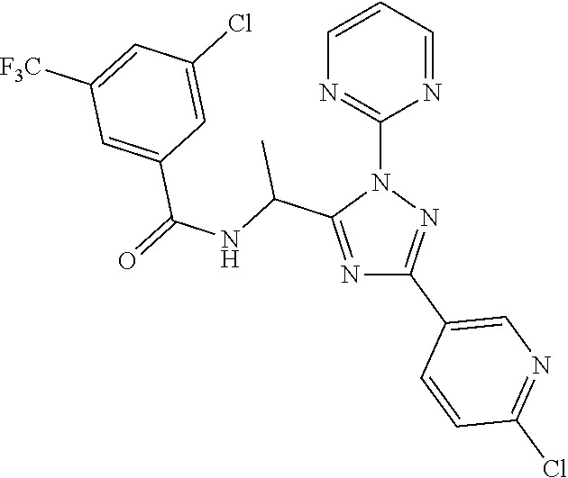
N1=C(C(NC(=O)C2=CC([F3C])=CC(Cl)=C2)C)N(C2=NC=CC=N2)N=C1C1=CN=C(Cl)C=C1
